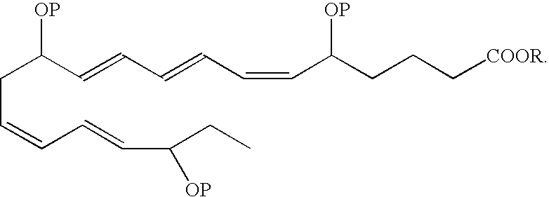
C(C=CC=CC(CC)[OP])C(C=CC=CC=CC(CCC[COOR])[OP])[OP]
